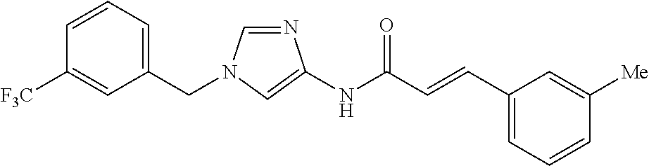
N1=CN(CC2=CC=CC([F3C])=C2)C=C1NC(C=CC1=CC=CC([Me])=C1)=O
